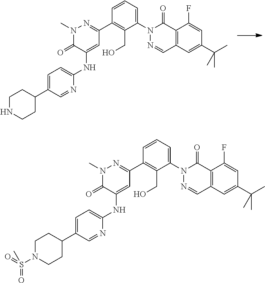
N1(C)C(=O)C(NC2=CC=C(C3CCNCC3)C=N2)=CC(C2=C(CO)C(N3N=CC4=C(C3=O)C(F)=CC(C(C)(C)C)=C4)=CC=C2)=N1.N1(C)C(=O)C(NC2=CC=C(C3CCN(S(=O)(=O)C)CC3)C=N2)=CC(C2=C(CO)C(N3N=CC4=C(C3=O)C(F)=CC(C(C)(C)C)=C4)=CC=C2)=N1
